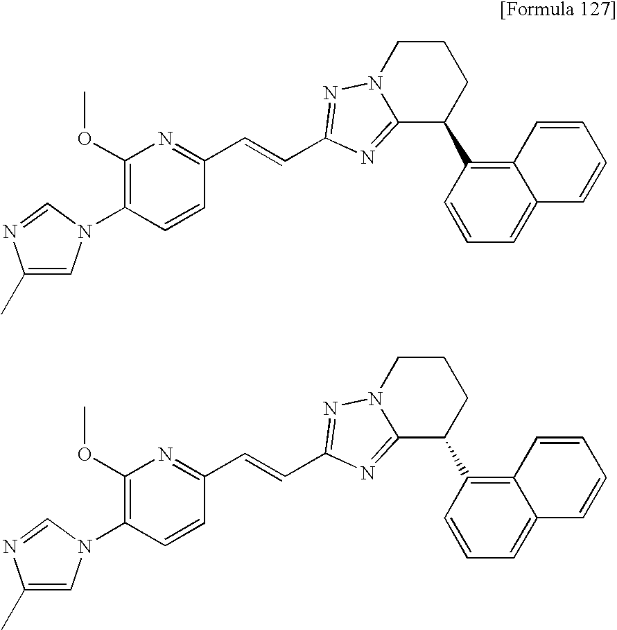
C1(C)=CN(C2=C(OC)N=C(C=CC3=NN4CCCC(C5=C6C(=CC=C5)C=CC=C6)C4=N3)C=C2)C=N1.C1(C)=CN(C2=C(OC)N=C(C=CC3=NN4CCCC(C5=C6C(=CC=C5)C=CC=C6)C4=N3)C=C2)C=N1
